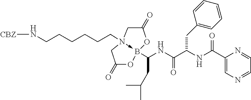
C1N2(CCCCCCN[CBZ])->B(C(NC(C(NC(=O)C3=CN=CC=N3)CC3=CC=CC=C3)=O)CC(C)C)(OC1=O)OC(=O)C2
